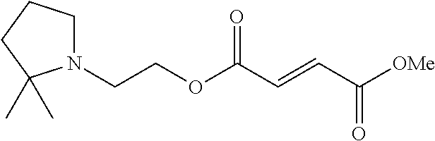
N1(CCOC(C=CC([OMe])=O)=O)CCCC1(C)C
